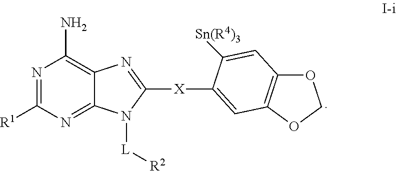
N1=C([R1])N=C2C(=C1N)N=C([X]C1=CC3=C(OCO3)C=C1[Sn(R4)3])N2[L][R2]
